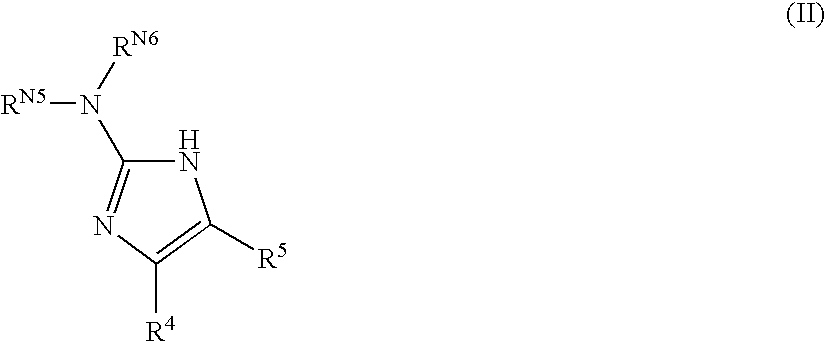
C1(N([RN5])[RN6])=NC([R4])=C([R5])N1
